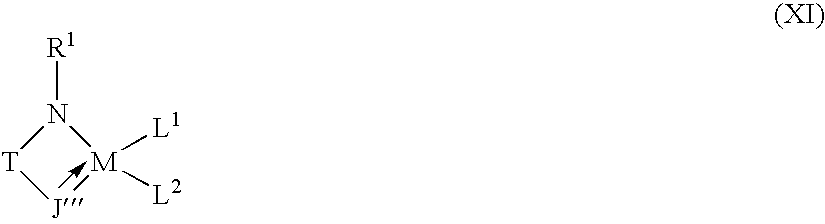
[T]1[J][M]([L1])([L2])N1[R1]
